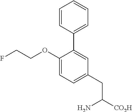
C1(OCCF)=CC=C(CC([CO2H])N)C=C1C1=CC=CC=C1
